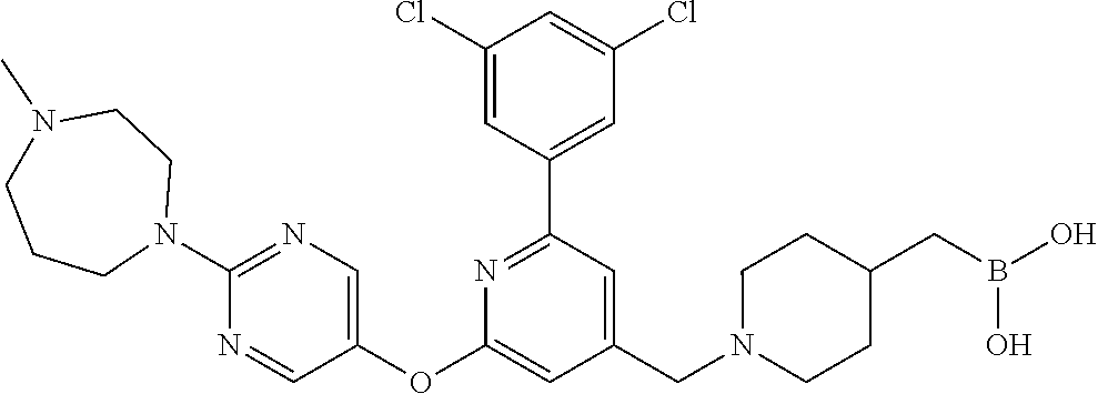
C1(Cl)=CC(C2=NC(OC3=CN=C(N4CCN(C)CCC4)N=C3)=CC(CN3CCC(CB(O)O)CC3)=C2)=CC(Cl)=C1
